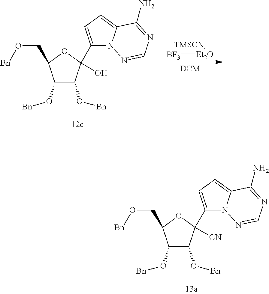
C1(O[Bn])C(O[Bn])C(C2=CC=C3N2N=CN=C3N)(O)OC1CO[Bn].[TMSCN].[DCM].[BF3][Et2O].C1(O[Bn])C(O[Bn])C(C2=CC=C3N2N=CN=C3N)([CN])OC1CO[Bn]
